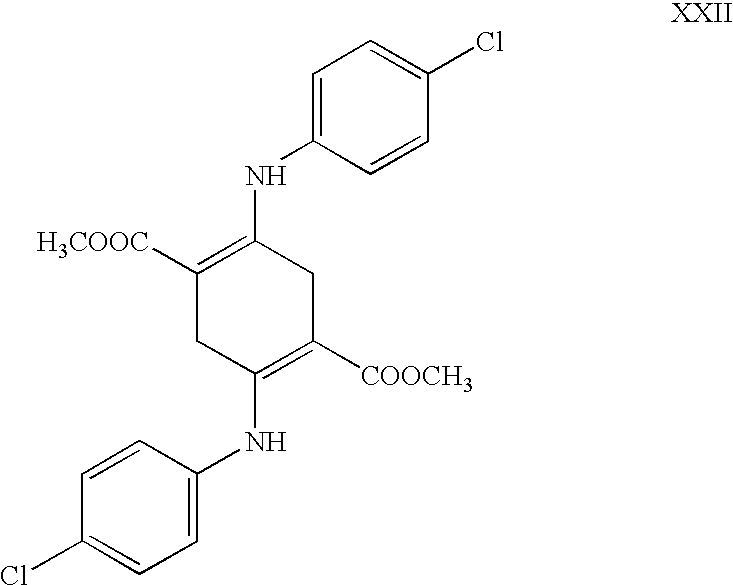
C1=C(Cl)C=CC(NC2=C([COOCH3])CC(NC3=CC=C(Cl)C=C3)=C([H3COOC])C2)=C1
